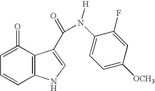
C1=C(=O)C2=C(C=C1)NC=C2C(=O)N(C1=CC=C([OCH3])C=C1F)[H]
